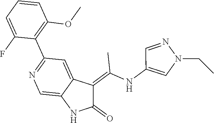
C1=CC=C(F)C(C2=NC=C3C(=C2)C(=C(NC2=CN(CC)N=C2)C)C(=O)N3)=C1OC
